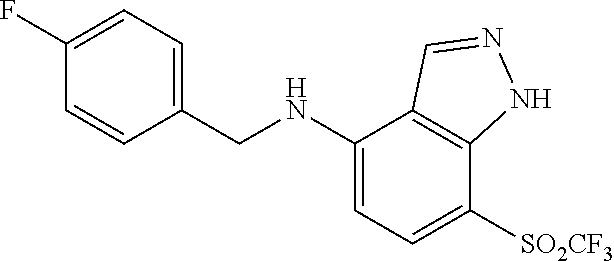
C1(F)=CC=C(CNC2=CC=C([SO2CF3])C3=C2C=NN3)C=C1
